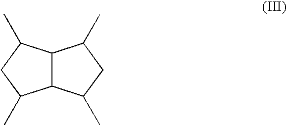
C12C(C(C)CC1C)C(C)CC2C
